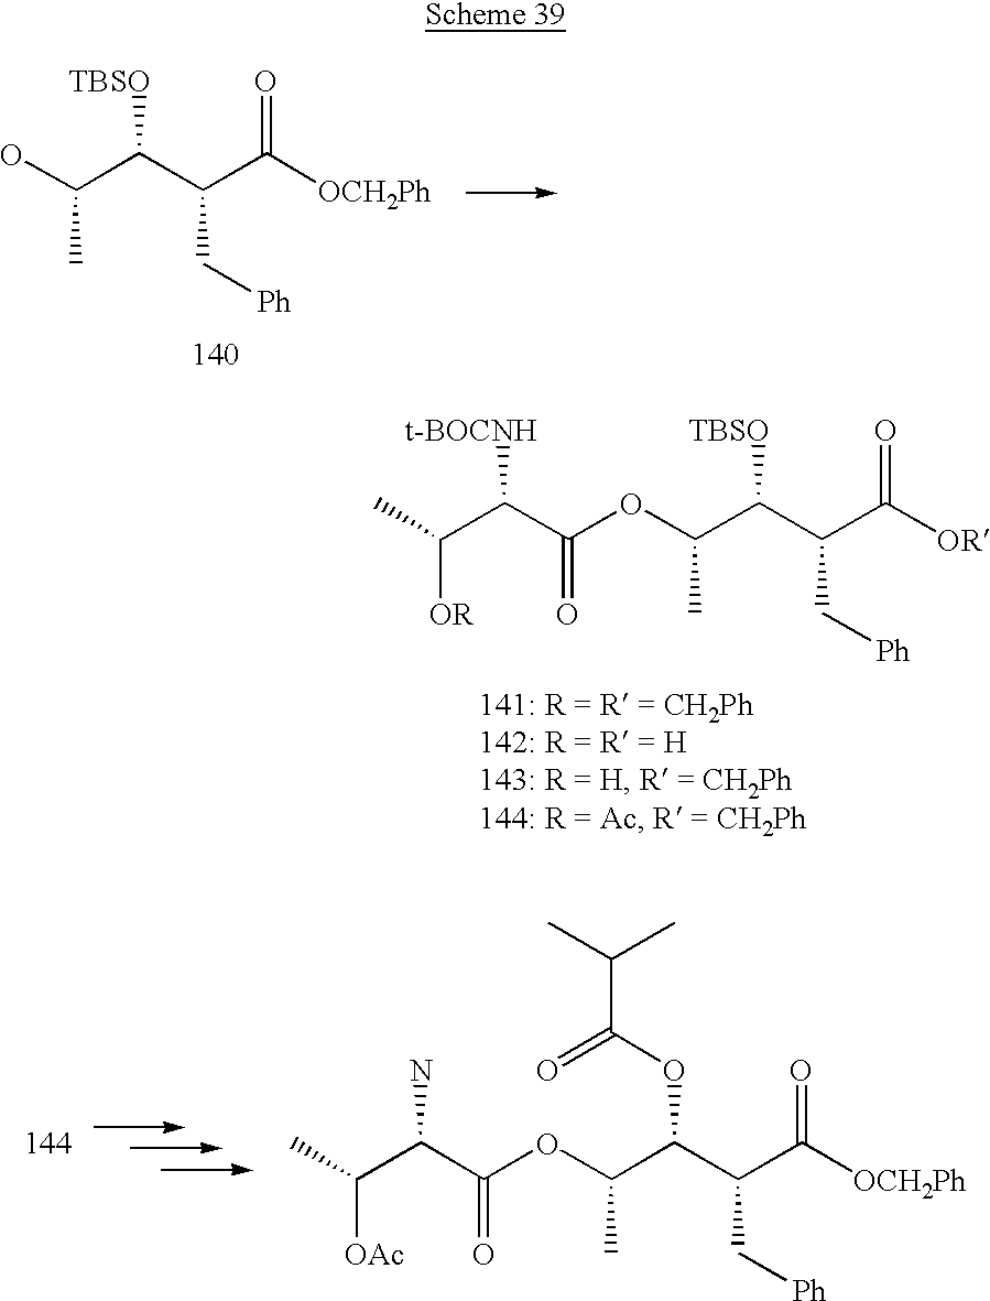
OC(C(C(C([OCH2Ph])=O)C[Ph])[TBSO])C.CC(C(C(OC(C([TBSO])C(C([OR])=O)C[Ph])C)=O)[t-BOCNH])[OR].CC(C(C(OC(C(OC(=O)C(C)C)C(C([OCH2Ph])=O)C[Ph])C)=O)N)[OAc]
